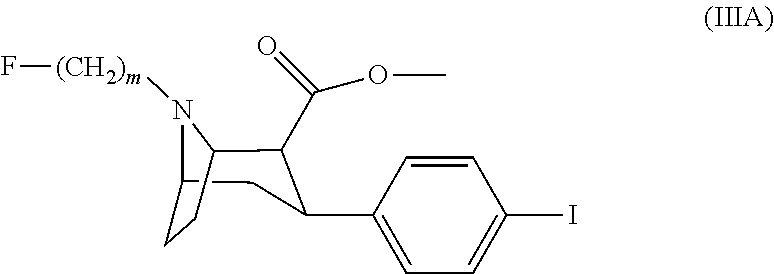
C1C2CCC(C(C(OC)=O)C1C1=CC=C(I)C=C1)N2[(CH2)m]F
